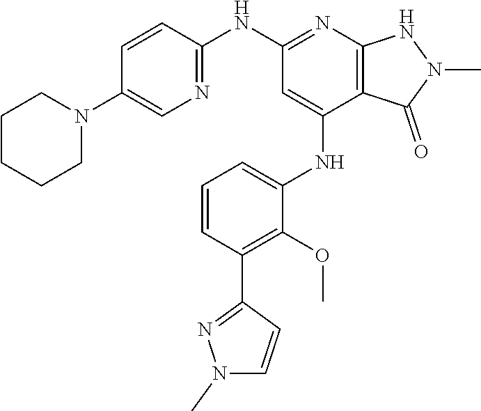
C1(NC2=NC3=C(C(NC4=CC=CC(C5=NN(C)C=C5)=C4OC)=C2)C(=O)N(C)N3)=NC=C(N2CCCCC2)C=C1
